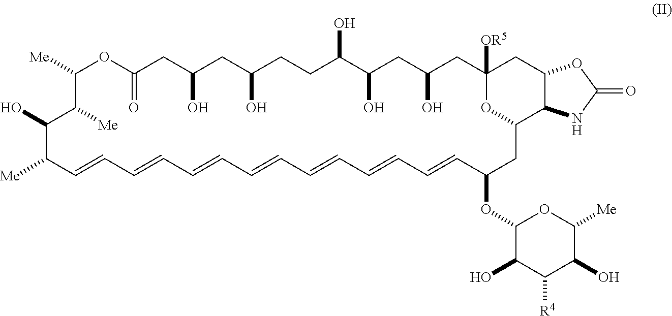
[Me]C1C=CC=CC=CC=CC=CC=CC=CC(OC2C(O)C([R4])C(O)C([Me])O2)CC2OC([OR5])(CC(O)CC(O)C(O)CCC(O)CC(O)CC(=O)OC([Me])C([Me])C1O)CC1C2NC(=O)O1
